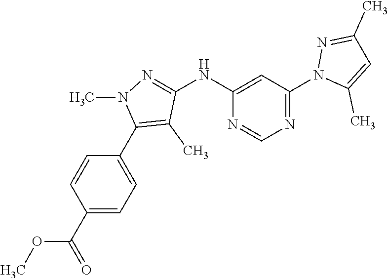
N(C1=NN(C)C(C2=CC=C(C(=O)OC)C=C2)=C1C)C1=CC(N2C(C)=CC(C)=N2)=NC=N1
